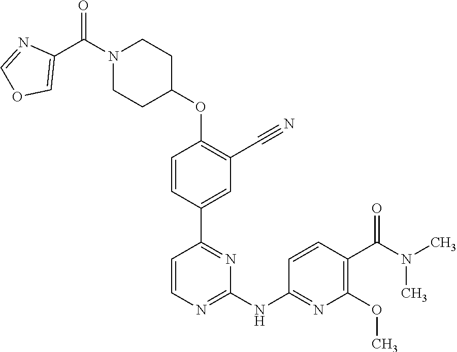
O(C1=C(C#N)C=C(C2=NC(NC3=NC(OC)=C(C(N(C)C)=O)C=C3)=NC=C2)C=C1)C1CCN(C(C2=COC=N2)=O)CC1
